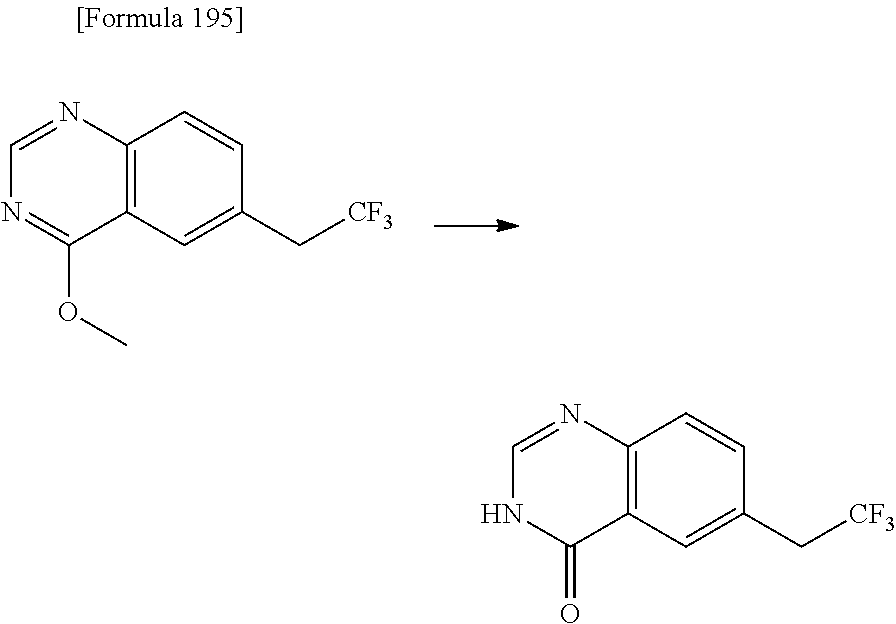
C12=C(N=CN=C1OC)C=CC(C[CF3])=C2.C12=C(N=CNC1=O)C=CC(C[CF3])=C2
